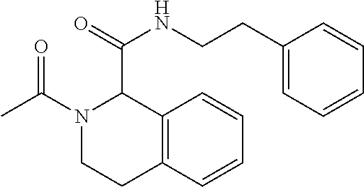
C1(C(=O)NCCC2=CC=CC=C2)N(C(=O)C)CCC2=C1C=CC=C2
